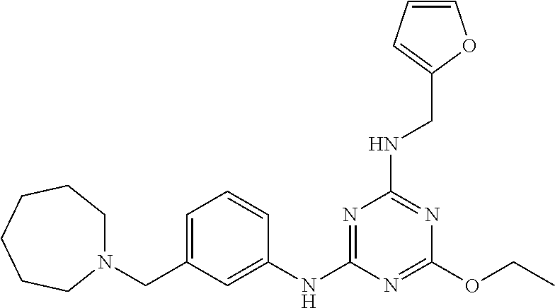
C1(OCC)=NC(NC2=CC(CN3CCCCCC3)=CC=C2)=NC(NCC2=CC=CO2)=N1
